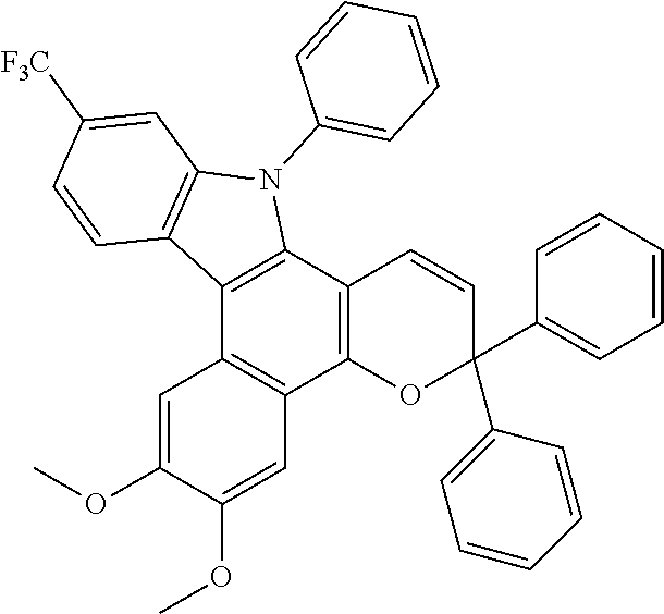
C12=C(C3=C(C4=C1C=C(OC)C(OC)=C4)OC(C1=CC=CC=C1)(C1=CC=CC=C1)C=C3)N(C1=CC=CC=C1)C1=C2C=CC([F3C])=C1
